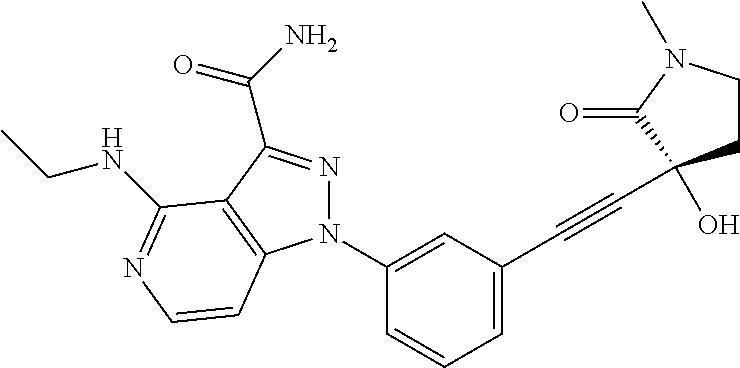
N1(C2=CC(C#CC3(O)CCN(C)C3=O)=CC=C2)N=C(C(N)=O)C2=C1C=CN=C2NCC
